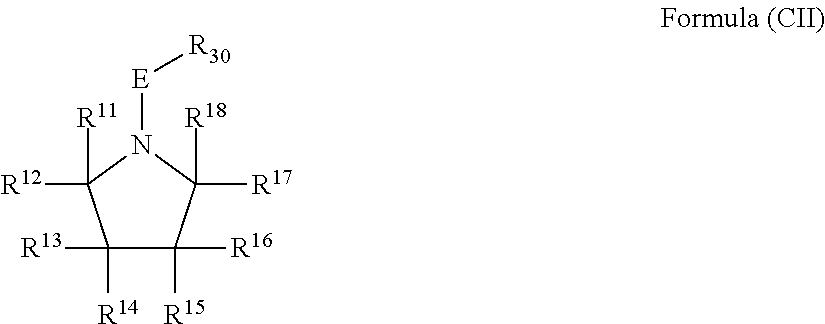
C1([R13])([R14])C([R15])([R16])C([R17])([R18])N([E][R30])C1([R11])[R12]
